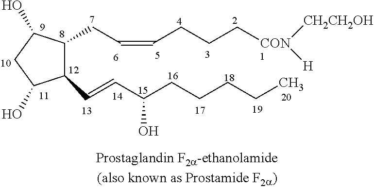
C1(C=CC(CCCCC)O)C(CC=CCCC[CON]([H])[CH2CH2OH])C(O)CC1O
